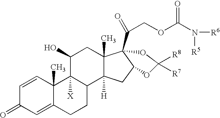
C1=CC2(C)C(=CC1=O)CCC1C2([X])C(O)CC2(C)C1([H])CC1OC([R8])([R7])OC21C(COC(N([R6])[R5])=O)=O
